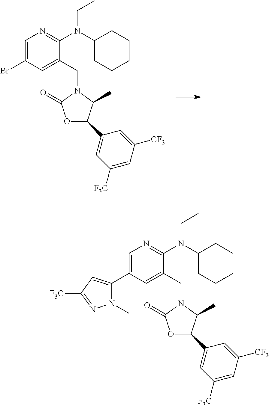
C1=C(Br)C=C(CN2C(=O)OC(C3=CC([F3C])=CC([CF3])=C3)C2C)C(N(C2CCCCC2)CC)=N1.C1=C(C2=CC([F3C])=NN2C)C=C(CN2C(=O)OC(C3=CC([F3C])=CC([CF3])=C3)C2C)C(N(C2CCCCC2)CC)=N1
